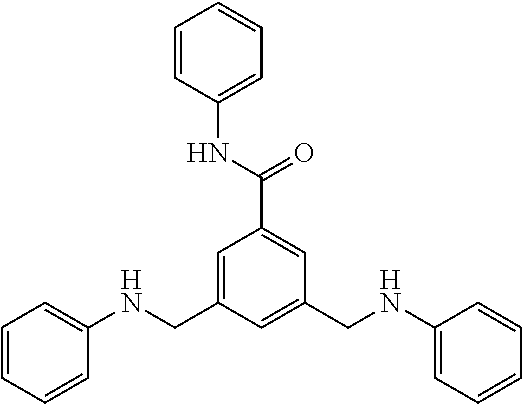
C1=C(CNC2=CC=CC=C2)C=C(CNC2=CC=CC=C2)C=C1C(NC1=CC=CC=C1)=O
